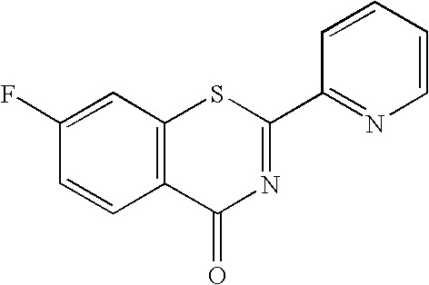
C1(F)=CC2=C(C=C1)C(=O)N=C(C1=NC=CC=C1)S2
